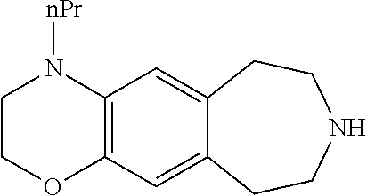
C1COC2=C(N1[nPr])C=C1C(=C2)CCNCC1
